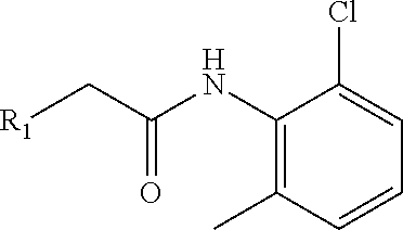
[R1]CC(NC1=C(C)C=CC=C1Cl)=O
